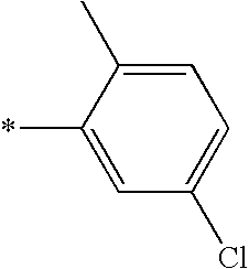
C1=C(*)C(C)=CC=C1Cl
